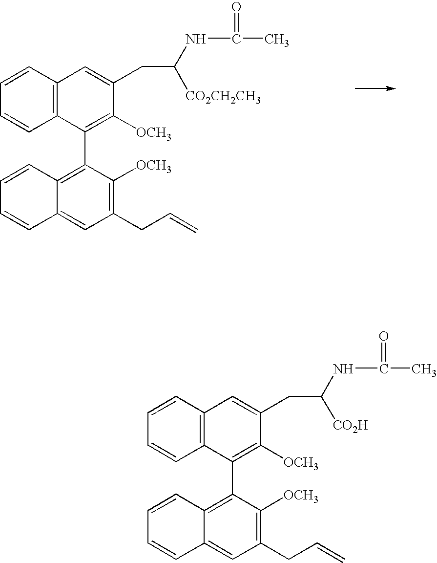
C1=CC2=C(C=C1)C(C1=C3C(=CC(CC=C)=C1[OCH3])C=CC=C3)=C([OCH3])C(CC(NC(C)=O)[CO2CH2CH3])=C2.C1=CC2=C(C=C1)C(C1=C3C(=CC(CC=C)=C1[OCH3])C=CC=C3)=C([OCH3])C(CC(NC(C)=O)[CO2H])=C2
